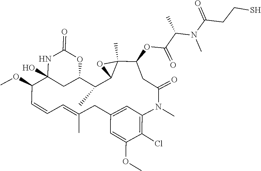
C(N(C)C(C(OC1C2(C)C(C(C)C3CC(O)(C(OC)C=CC=C(C)CC4=CC(=C(Cl)C(OC)=C4)N(C)C(=O)C1)NC(=O)O3)O2)=O)C)(=O)CCS
